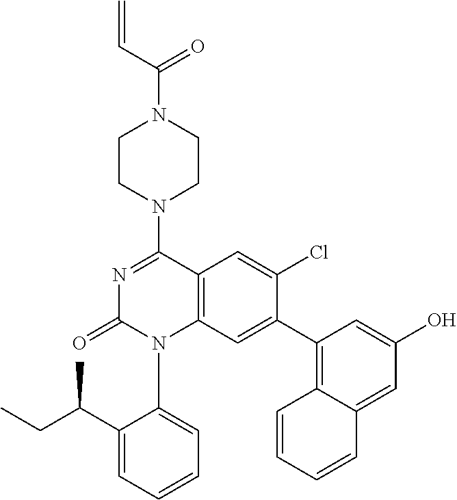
C1(N2CCN(C(=O)C=C)CC2)=NC(=O)N(C2=CC=CC=C2C(C)CC)C2=C1C=C(Cl)C(C1=C3C(=CC(O)=C1)C=CC=C3)=C2
